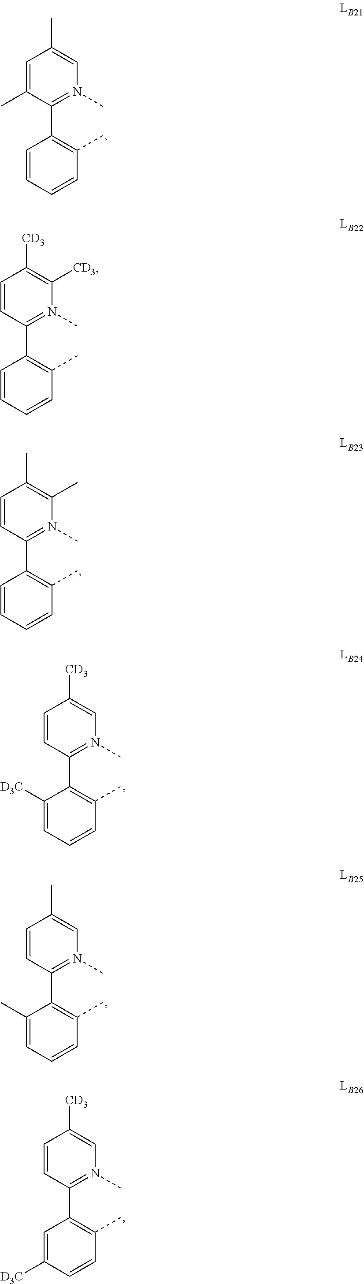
C1=CC(C2=C(C)C=CC=C2)=N(C)C(C)=C1C.C1=CC(C2=C(C)C=CC=C2[D3C])=N(C)C=C1[CD3].C1=CC(C2=C(C)C=CC=C2C)=N(C)C=C1C.C1=C(C)C(C2=C(C)C=CC=C2)=N(C)C=C1C.C1=CC(C2=C(C)C=CC([D3C])=C2)=N(C)C=C1[CD3].C1=CC(C2=C(C)C=CC=C2)=N(C)C([CD3])=C1[CD3]
